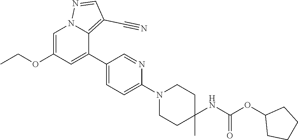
C1=C(OCC)C=C(C2=CC=C(N3CCC(C)(NC(=O)OC4CCCC4)CC3)N=C2)C2=C(C#N)C=NN12
